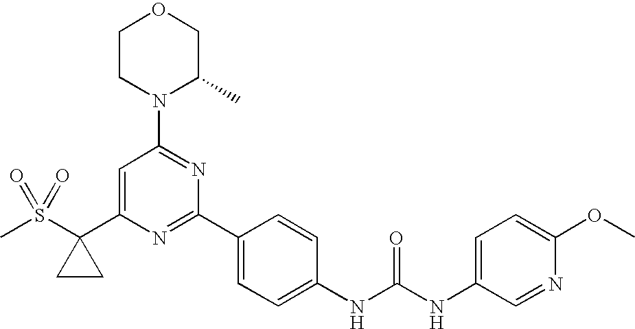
C1=C(C2(S(C)(=O)=O)CC2)N=C(C2=CC=C(NC(NC3=CC=C(OC)N=C3)=O)C=C2)N=C1N1C(C)COCC1
